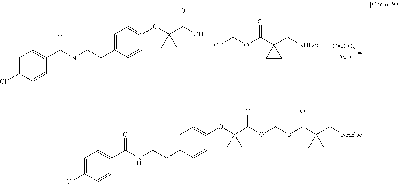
C1=C(Cl)C=CC(C(NCCC2=CC=C(OC(C(=O)OCOC(C3(C[NHBoc])CC3)=O)(C)C)C=C2)=O)=C1.C1=C(Cl)C=CC(C(NCCC2=CC=C(OC(C(=O)O)(C)C)C=C2)=O)=C1.[DMF].ClCOC(C1(C[NHBoc])CC1)=O
